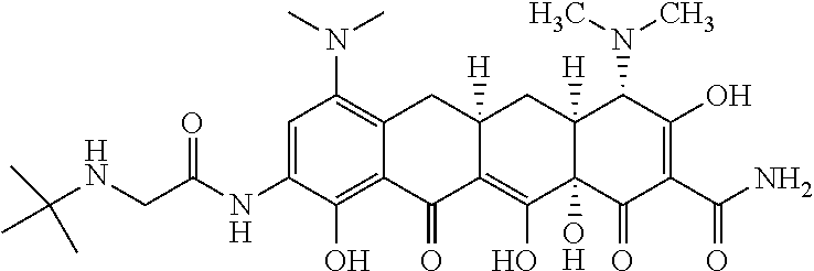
C1=C(NC(CNC(C)(C)C)=O)C(O)=C2C(=C1N(C)C)CC1([H])C(=C(O)C3(O)C([H])(C1)C(N(C)C)C(O)=C(C(N)=O)C3=O)C2=O
